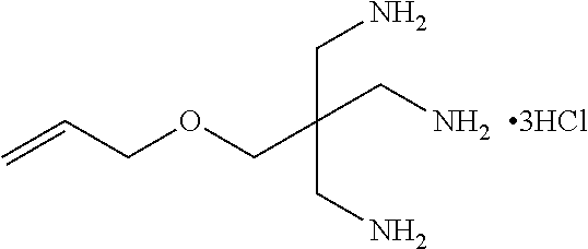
C=CCOCC(CN)(CN)CN
